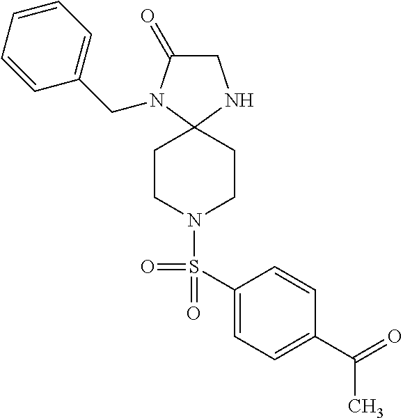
C1(=O)CNC2(N1CC1=CC=CC=C1)CCN(S(=O)(=O)C1=CC=C(C(=O)C)C=C1)CC2
